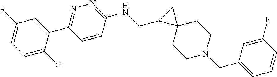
C1=C(Cl)C(C2=NN=C(NCC3C4(C3)CCN(CC3=CC=CC(F)=C3)CC4)C=C2)=CC(F)=C1
